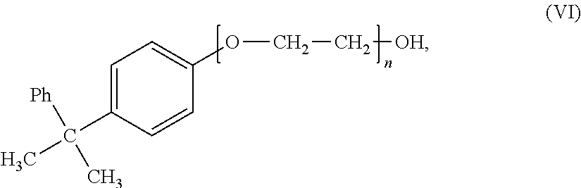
C1=C(C([Ph])(C)C)C=CC(OCC[OH])=C1
